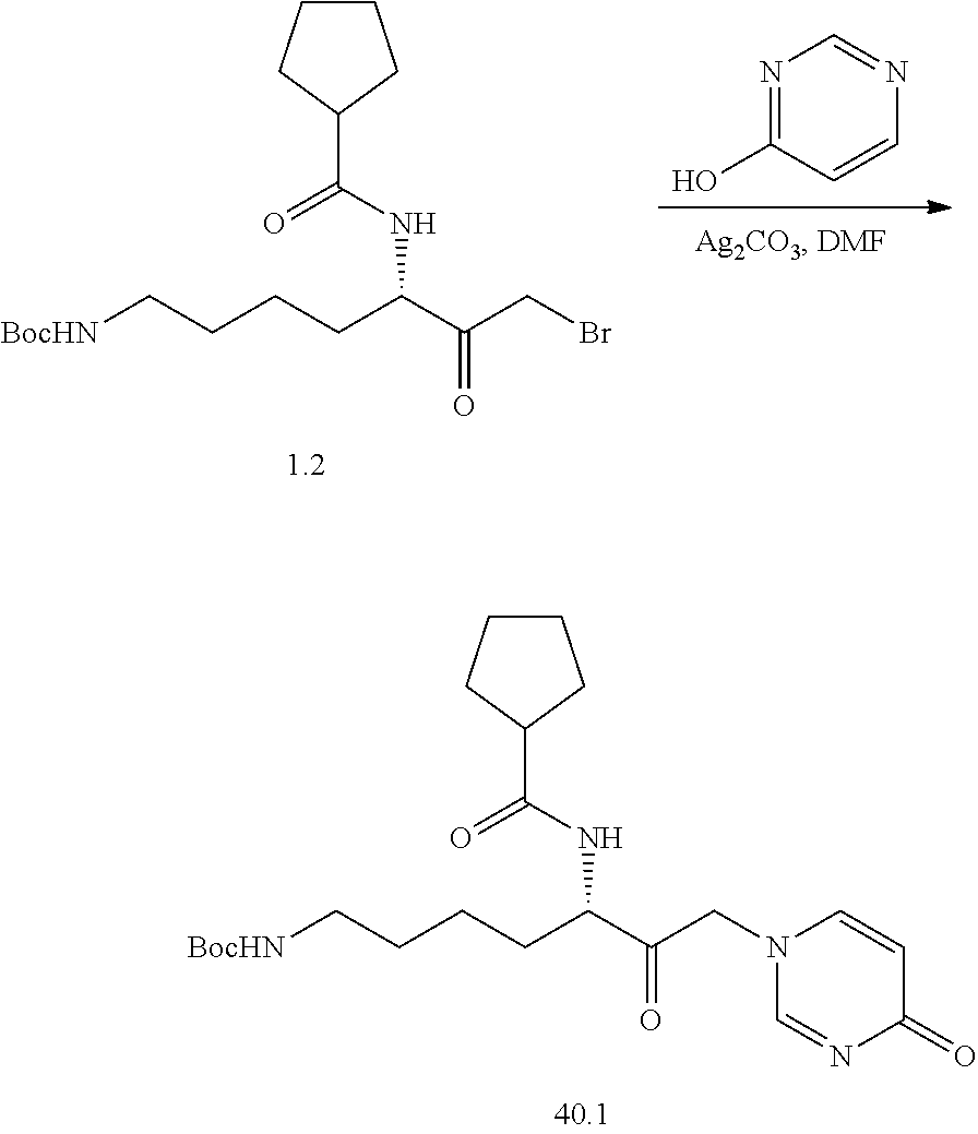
C1(C(NC(C(CN2C=NC(=O)C=C2)=O)CCCC[BocHN])=O)CCCC1.N1=C(O)C=CN=C1.C1(C(NC(C(CBr)=O)CCCC[BocHN])=O)CCCC1
